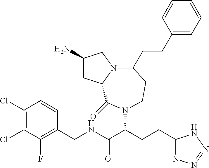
C1(N)CC2N(C1)C(CCC1=CC=CC=C1)CCN(C(CCC1=NN=NN1)C(NCC1=C(F)C(Cl)=C(Cl)C=C1)=O)C2=O
